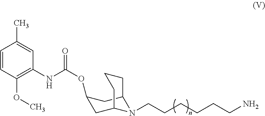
C1=CC(OC)=C(NC(=O)OC2CC3N(CCCCCCN)C(C2)CCC3)C=C1C
